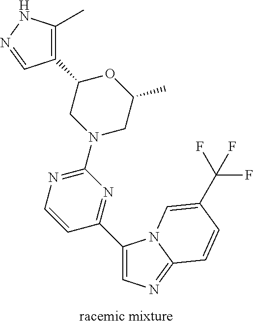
C1=C(C2=NC(N3CC(C)OC(C4=C(C)NN=C4)C3)=NC=C2)N2C(=N1)C=CC(C(F)(F)F)=C2
